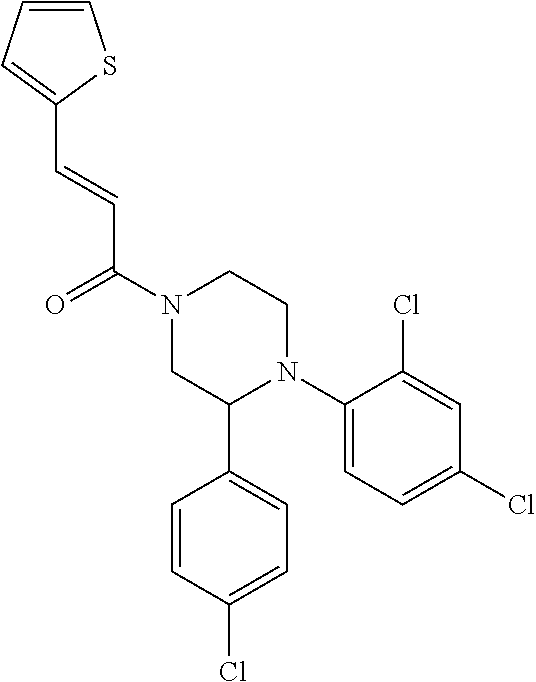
C(=CC(N1CC(C2=CC=C(Cl)C=C2)N(C2=CC=C(Cl)C=C2Cl)CC1)=O)C1=CC=CS1
